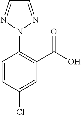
C1=CC(Cl)=CC(C(O)=O)=C1N1N=CC=N1
